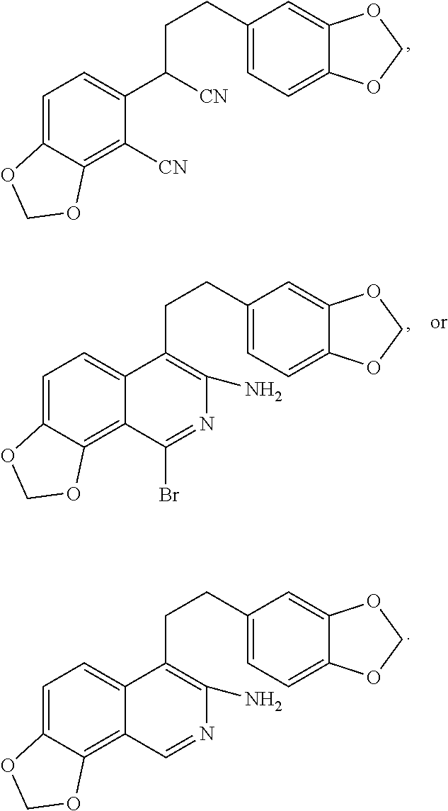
C1=C2C(=C([CN])C(C(CCC3=CC=C4C(=C3)OCO4)[CN])=C1)OCO2.C1=C2C(=C3C(Br)=NC(N)=C(CCC4=CC=C5C(=C4)OCO5)C3=C1)OCO2.C1=C2C(=C3C=NC(N)=C(CCC4=CC=C5C(=C4)OCO5)C3=C1)OCO2
